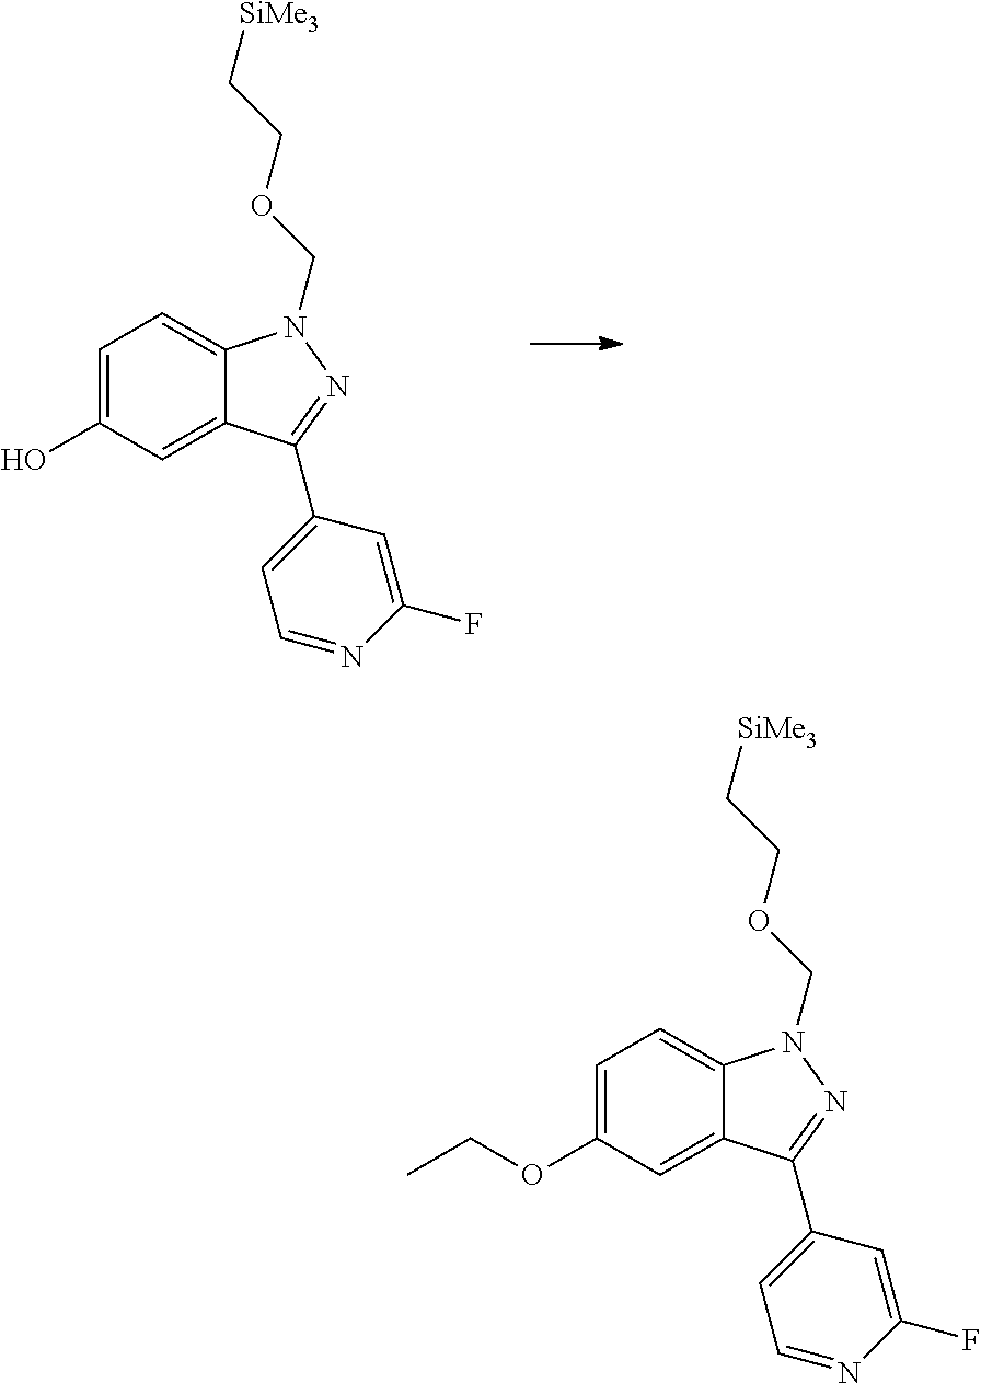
C1=C(O)C=C2C(=C1)N(COCC[SiMe3])N=C2C1=CC=NC(F)=C1.C1=C(OCC)C=C2C(=C1)N(COCC[SiMe3])N=C2C1=CC=NC(F)=C1
